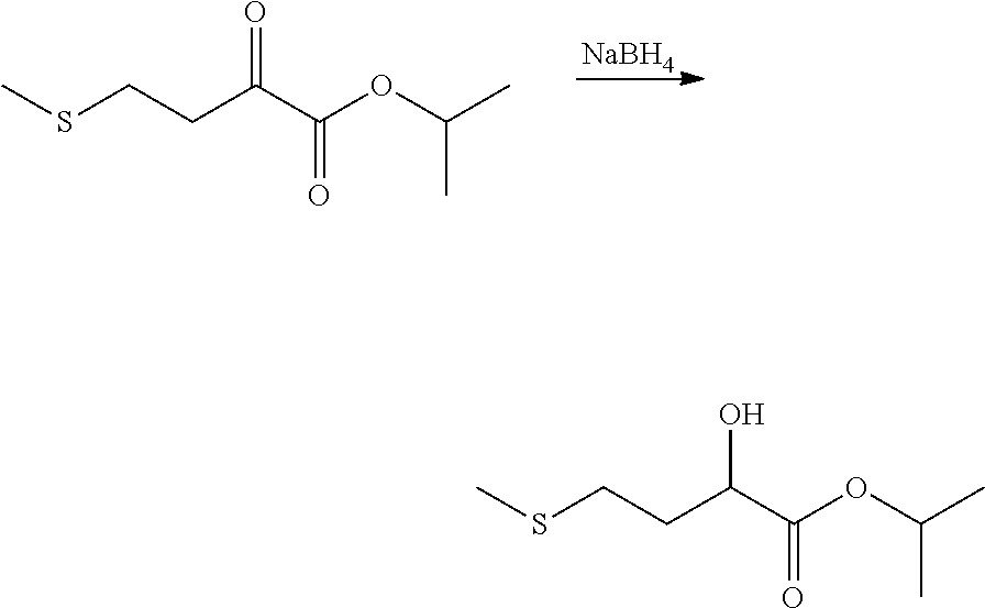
C(C(C(OC(C)C)=O)=O)CSC.[NaBH4].C(C(C(OC(C)C)=O)O)CSC
